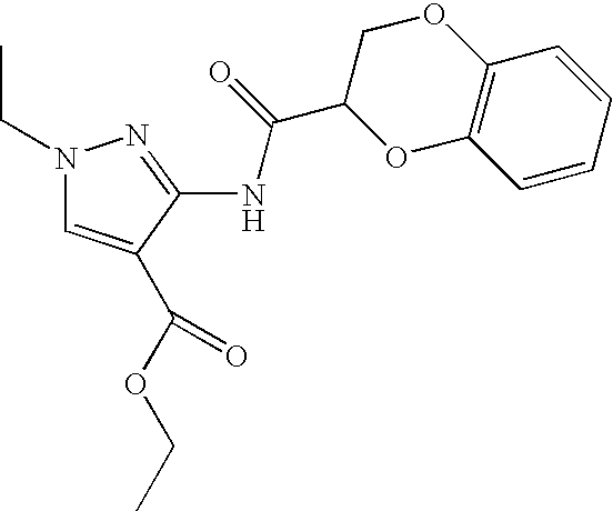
N1(CC)C=C(C(OCC)=O)C(NC(C2OC3=C(OC2)C=CC=C3)=O)=N1
